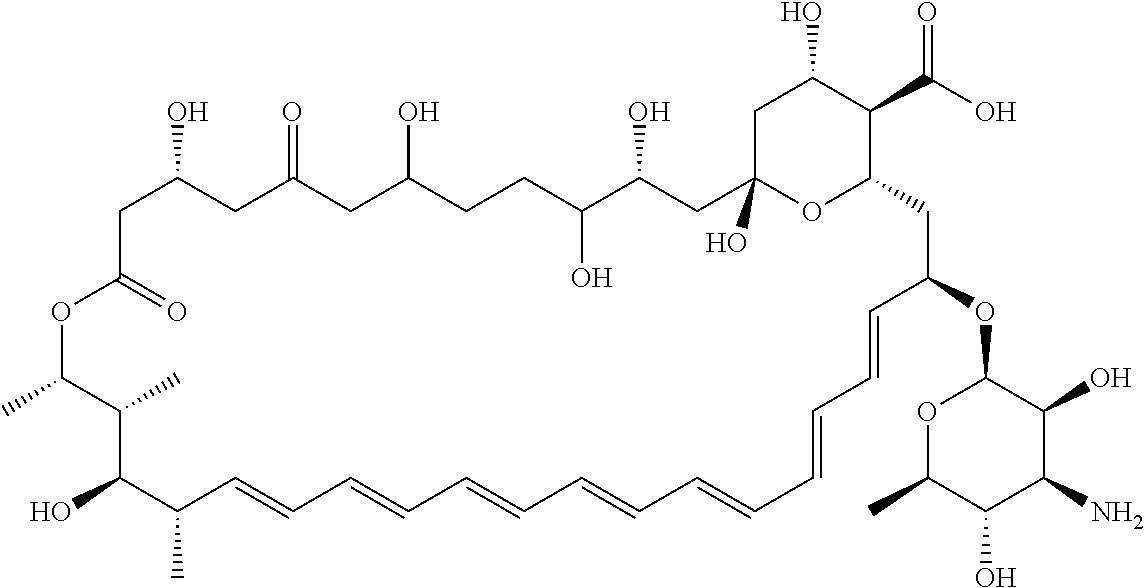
O1C(C)C(O)C(N)C(O)C1OC1CC2C(C(O)=O)C(O)CC(O)(O2)CC(O)C(O)CCC(O)CC(=O)CC(O)CC(=O)OC(C)C(C)C(O)C(C)C=CC=CC=CC=CC=CC=CC=C1
